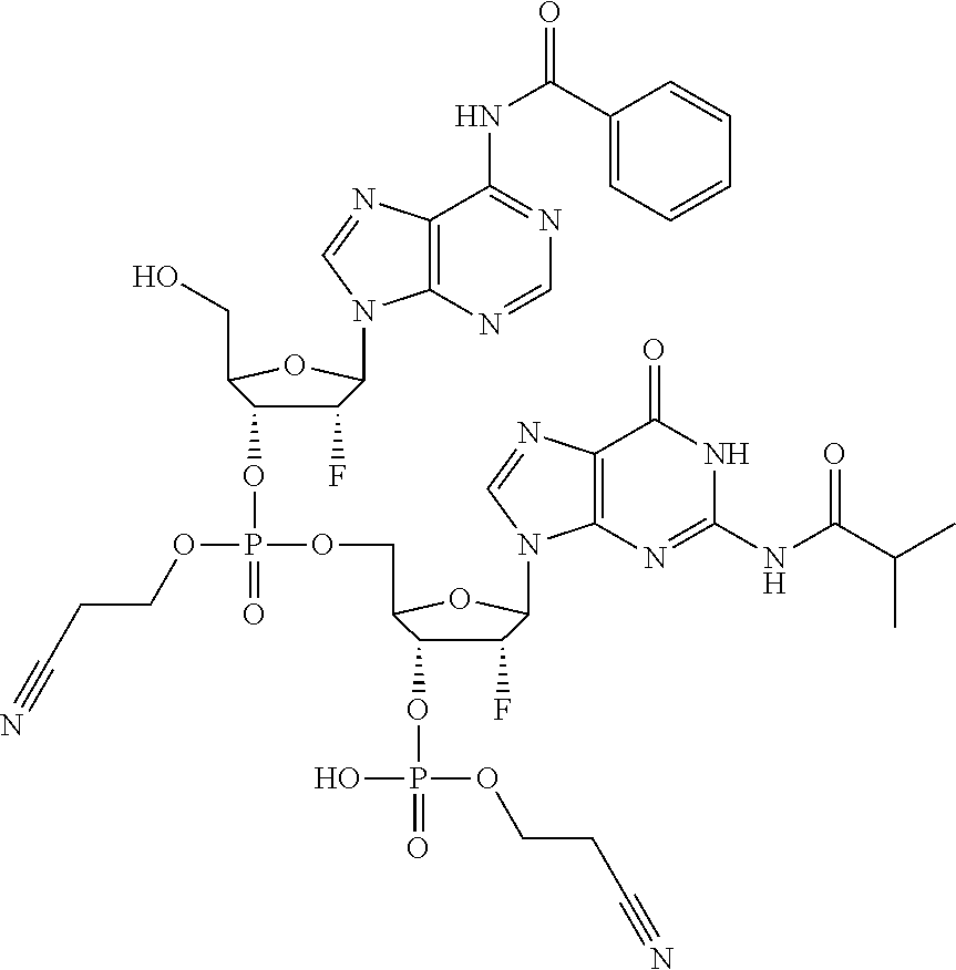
C1(F)C(OP(=O)(OCC2C(OP(=O)(OCCC#N)O)C(F)C(N3C4=C(C(=O)NC(NC(C(C)C)=O)=N4)N=C3)O2)OCCC#N)C(CO)OC1N1C2=C(C(NC(=O)C3=CC=CC=C3)=NC=N2)N=C1
